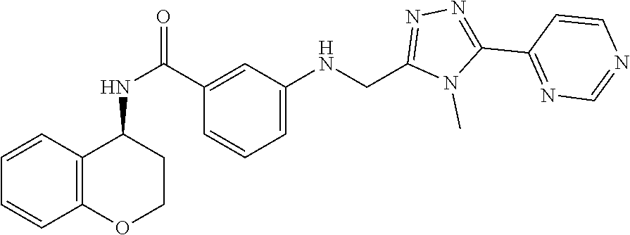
N(C1=CC=CC(C(NC2C3=C(OCC2)C=CC=C3)=O)=C1)CC1=NN=C(C2=NC=NC=C2)N1C
